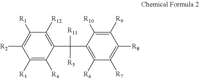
C1([R3])=C([R4])C(C(C2=C([R6])C([R7])=C([R8])C([R9])=C2[R10])([R11])[R5])=C([R12])C([R1])=C1[R2]
